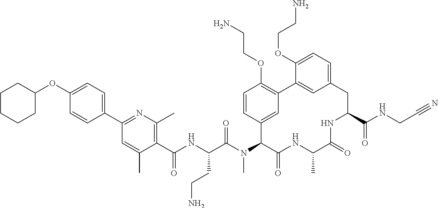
C1(C(NC(C(N(C2C(=O)NC(C)C(=O)NC(C(NCC#N)=O)CC3=CC=C(OCCN)C(=C3)C3=C(OCCN)C=CC2=C3)C)=O)CCN)=O)=C(C)N=C(C2=CC=C(OC3CCCCC3)C=C2)C=C1C
